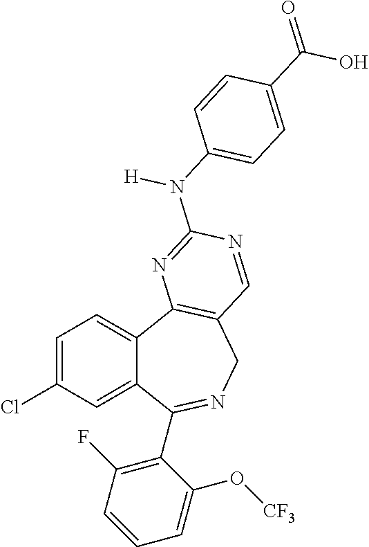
C1=C(Cl)C=C2C(=C1)C1=C(CN=C2C2=C(F)C=CC=C2O[CF3])C=NC(N([H])C2=CC=C(C(O)=O)C=C2)=N1
